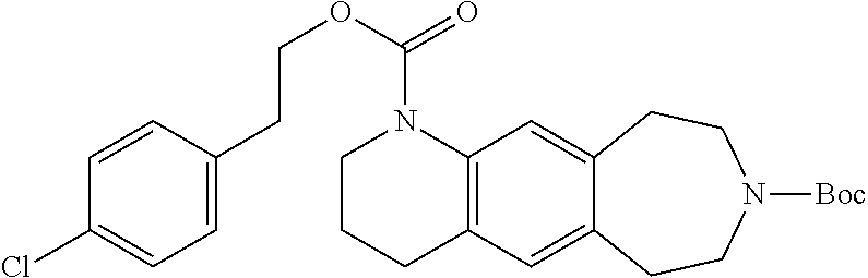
O(C(N1CCCC2=C1C=C1C(=C2)CCN([Boc])CC1)=O)CCC1=CC=C(Cl)C=C1
